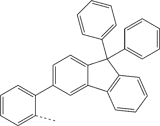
C1=C(C2=CC=CC=C2C)C=C2C(=C1)C(C1=CC=CC=C1)(C1=CC=CC=C1)C1=C2C=CC=C1
